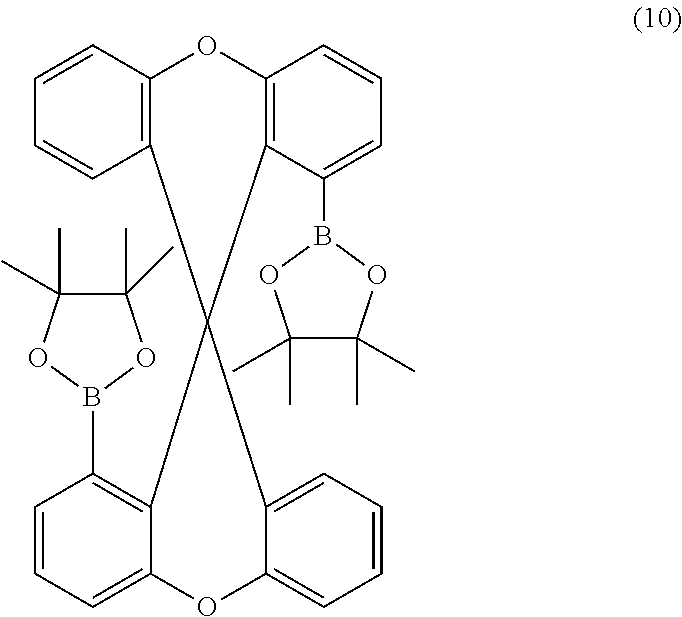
C1=CC2=C(C=C1)C1(C3=C(B4OC(C)(C)C(C)(C)O4)C=CC=C3OC3=CC=CC=C31)C1=C(O2)C=CC=C1B1OC(C)(C)C(C)(C)O1
